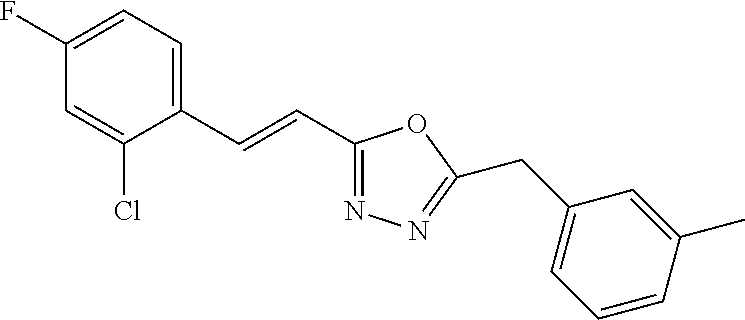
C1(F)=CC=C(C=CC2=NN=C(CC3=CC=CC(C)=C3)O2)C(Cl)=C1
